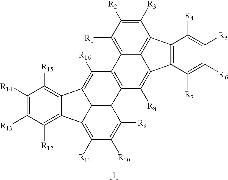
C1([R3])=C([R2])C([R1])=C2C3=C(C([R8])=C4C5=C(C1=C24)C([R4])=C([R5])C([R6])=C5[R7])C1=C2C(=C3[R16])C3=C([R15])C([R14])=C([R13])C([R12])=C3C2=C([R11])C([R10])=C1[R9]
